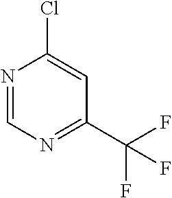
N1=CN=C(C(F)(F)F)C=C1Cl
